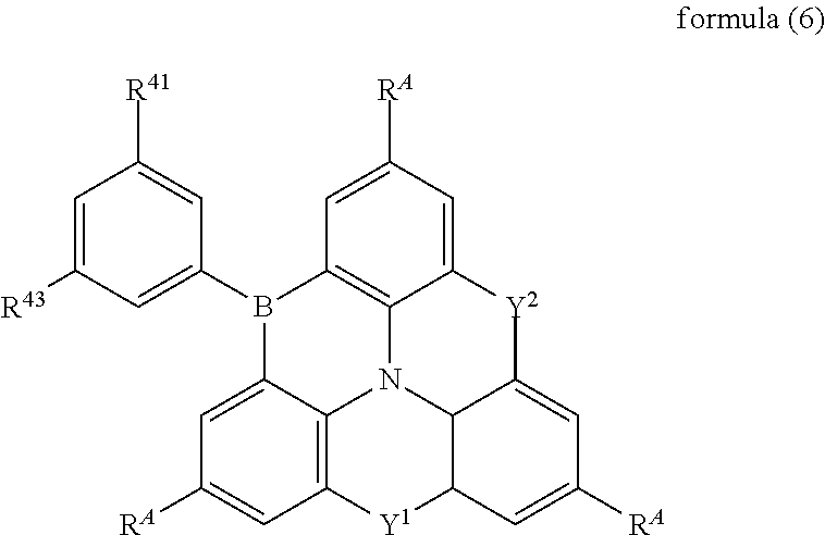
C1=C([R43])C=C(B2C3=C4C(=CC([RA])=C3)[Y2]C3=CC([RA])=CC5C3N4C3=C(C=C([RA])C=C23)[Y1]5)C=C1[R41]
